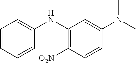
C1=C(NC2=C([O2N])C=CC(N(C)C)=C2)C=CC=C1
